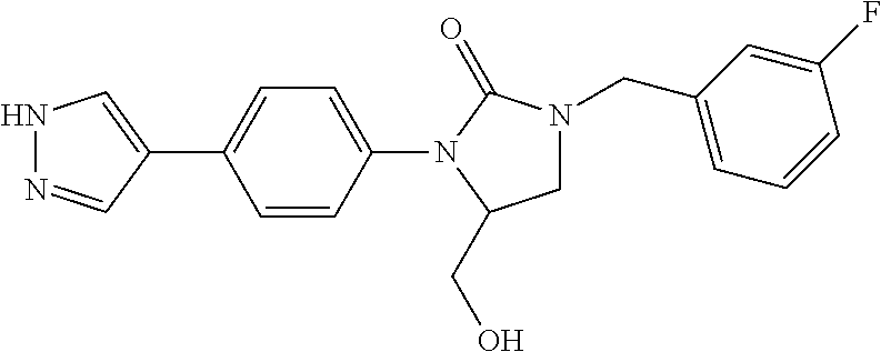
C1(N2C(CO)CN(CC3=CC=CC(F)=C3)C2=O)=CC=C(C2=CNN=C2)C=C1
